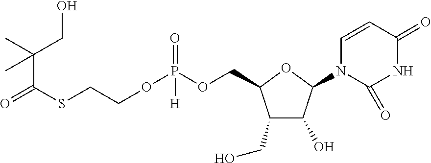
C1(CO)C(O)C(N2C=CC(=O)NC2=O)OC1COP(OCCSC(=O)C(C)(CO)C)(=O)[H]
